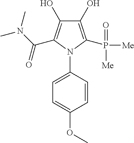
C1(O)=C(P([Me])([Me])=O)N(C2=CC=C(OC)C=C2)C(C(N(C)C)=O)=C1O
